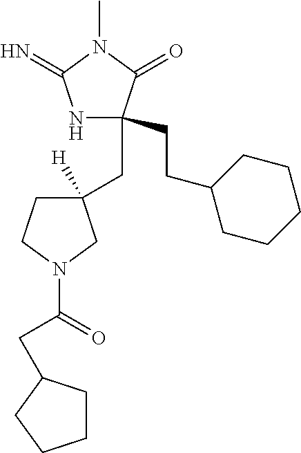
C1(CCC2CCCCC2)(CC2([H])CCN(C(=O)CC3CCCC3)C2)NC(=N)N(C)C1=O
